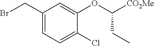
C1(CBr)=CC=C(Cl)C(OC([CO2Me])CC)=C1
